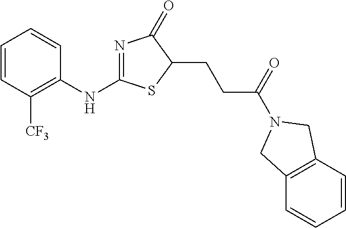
C1=CC([CF3])=C(NC2=NC(=O)C(CCC(=O)N3CC4=C(C=CC=C4)C3)S2)C=C1
